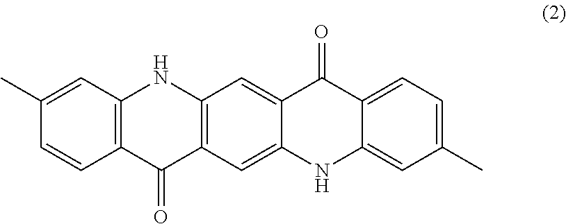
C12=C(C=C(C)C=C1)NC1=C(C2=O)C=C2C(=C1)C(=O)C1=CC=C(C)C=C1N2
